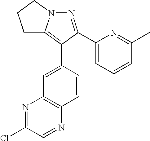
N1=C(C2=CC=CC(C)=N2)C(C2=CC3=C(C=C2)N=CC(Cl)=N3)=C2N1CCC2
